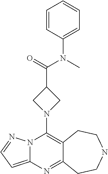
N12C(=CC=N1)N=C1C(=C2N2CC(C(N(C)C3=CC=CC=C3)=O)C2)CCNCC1
